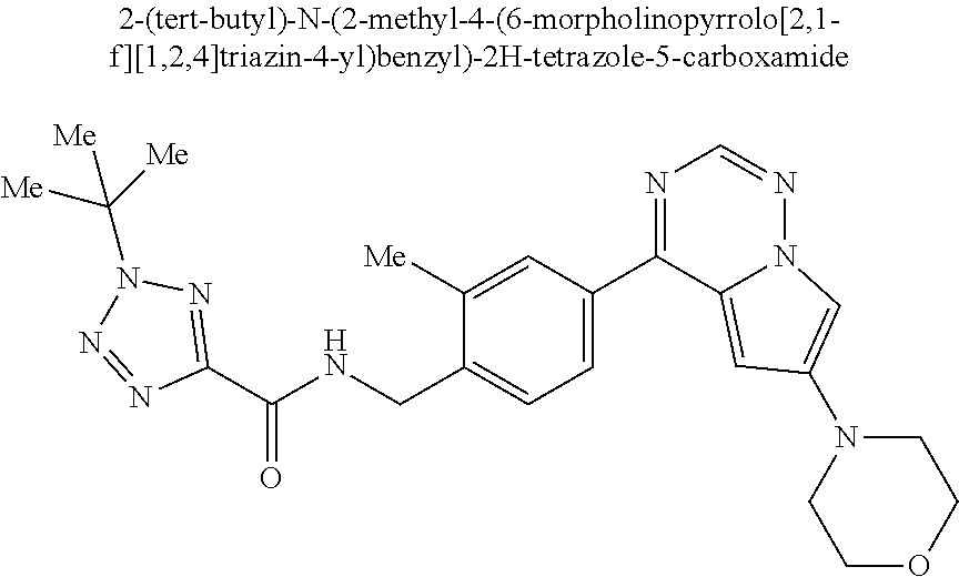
C1(C(NCC2=CC=C(C3=NC=NN4C3=CC(N3CCOCC3)=C4)C=C2[Me])=O)=NN(C([Me])([Me])[Me])N=N1
